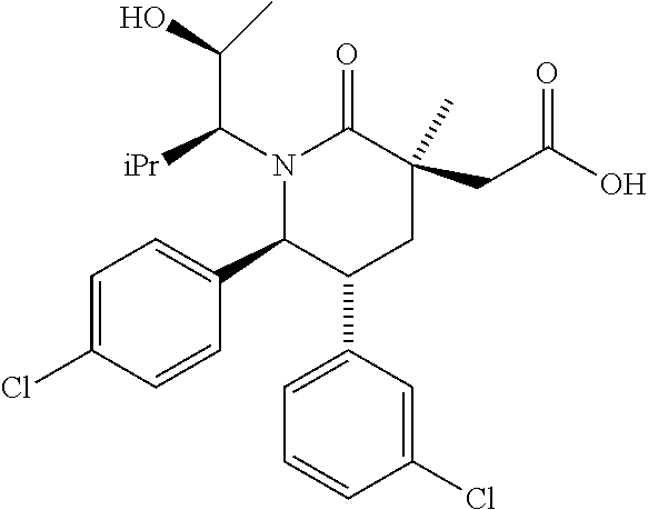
N1(C([iPr])C(O)C)C(C2=CC=C(Cl)C=C2)C(C2=CC=CC(Cl)=C2)CC(C)(CC(O)=O)C1=O
